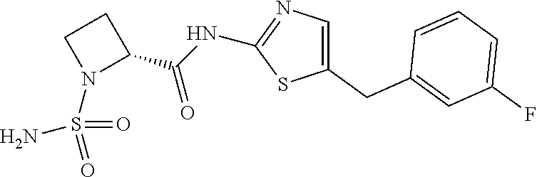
C1(CC2=CC(F)=CC=C2)=CN=C(NC(C2CCN2S(=O)(=O)N)=O)S1
